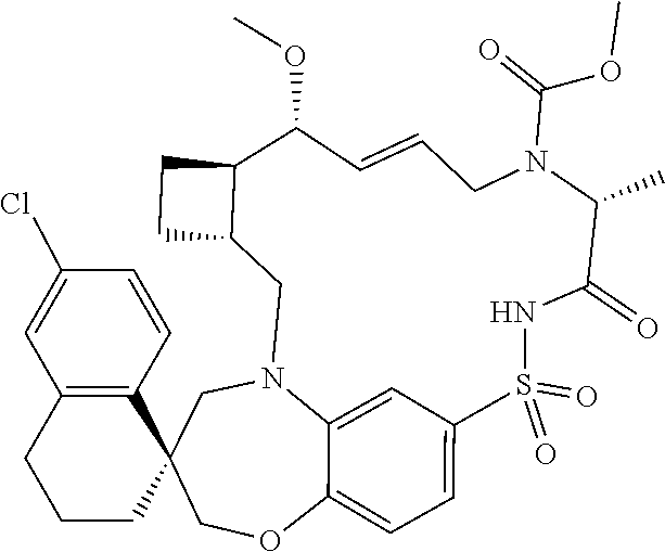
C1N2C3=CC(=CC=C3OCC13CCCC1=C3C=CC(Cl)=C1)S(=O)(=O)NC(=O)C(C)N(C(=O)OC)CC=CC(OC)C1C(C2)CC1
